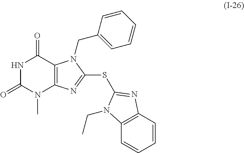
N1C(=O)N(C)C2=C(C1=O)N(CC1=CC=CC=C1)C(SC1=NC3=C(C=CC=C3)N1CC)=N2
